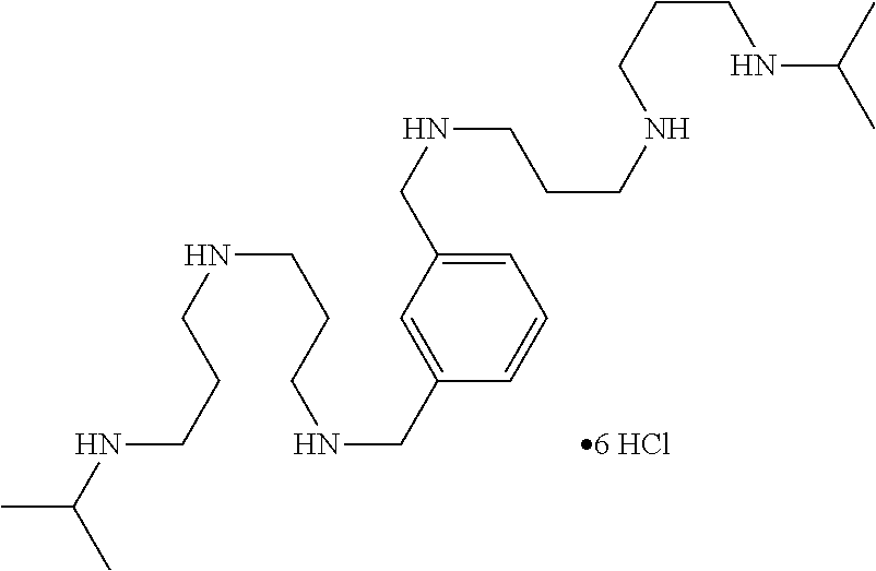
C1=C(CNCCCNCCCNC(C)C)C=C(CNCCCNCCCNC(C)C)C=C1
